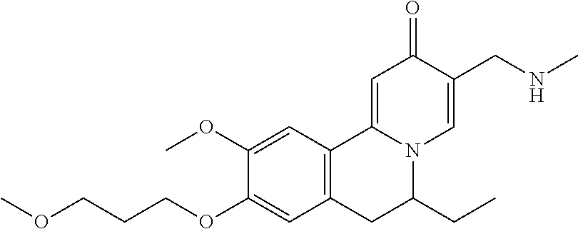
C1(OC)=CC2=C(C=C1OCCCOC)CC(CC)N1C2=CC(=O)C(CNC)=C1
